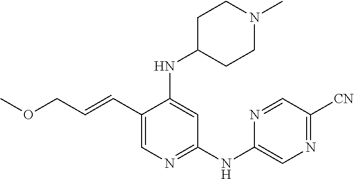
C(=CCOC)C1=CN=C(NC2=CN=C([CN])C=N2)C=C1NC1CCN(C)CC1
